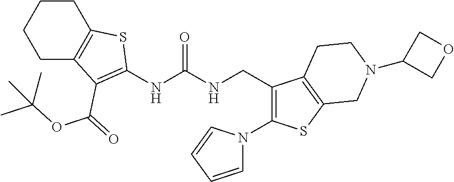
C1C2=C(CCC1)SC(NC(NCC1=C(N3C=CC=C3)SC3=C1CCN(C1COC1)C3)=O)=C2C(OC(C)(C)C)=O
